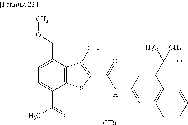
C1=C(C(=O)C)C2=C(C(COC)=C1)C(C)=C(C(=O)NC1=NC3=C(C(C(C)(O)C)=C1)C=CC=C3)S2.Br
